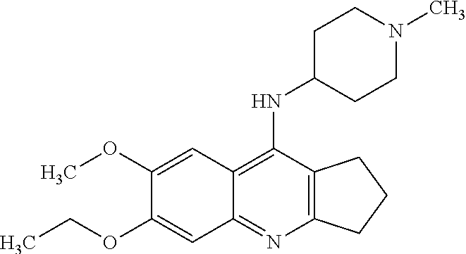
C1(OC)=CC2=C(NC3CCN(C)CC3)C3=C(N=C2C=C1OCC)CCC3
